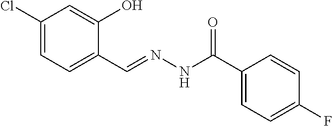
C1(Cl)=CC=C(C=NNC(C2=CC=C(F)C=C2)=O)C(O)=C1
